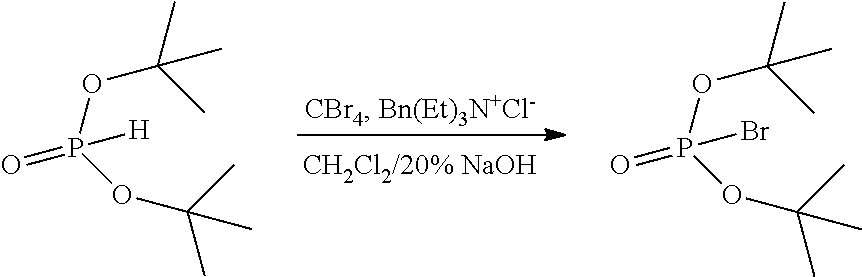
O=P(OC(C)(C)C)(OC(C)(C)C)[H].O=P(OC(C)(C)C)(OC(C)(C)C)Br
